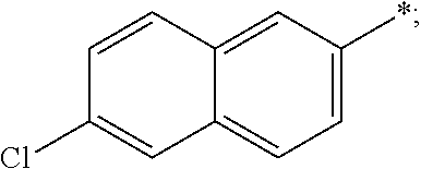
C12=CC=C(*)C=C1C=CC(Cl)=C2
